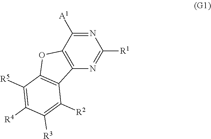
N1=C([A1])C2=C(N=C1[R1])C1=C(O2)C([R5])=C([R4])C([R3])=C1[R2]
